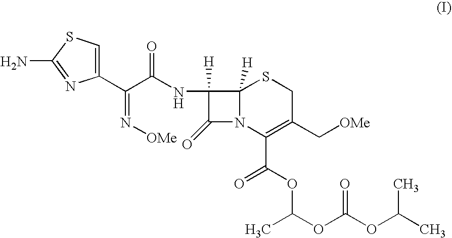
C1(C(C(NC2([H])C(=O)N3C2([H])SCC(C[OMe])=C3C(OC(OC(OC(C)C)=O)C)=O)=O)=N[OMe])=CSC(N)=N1
